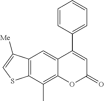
C12=C(C(C)=C3C(=C1)C(C1=CC=CC=C1)=CC(=O)O3)SC=C2[Me]
